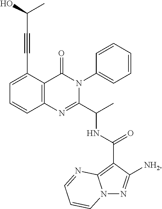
C12=C(C(C#CC(C)O)=CC=C1)C(=O)N(C1=CC=CC=C1)C(C(C)NC(C1=C3N(N=C1[NH2])C=CC=N3)=O)=N2
